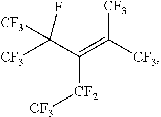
[CF3]C(C(=C([CF3])[CF3])[CF2][CF3])(F)[CF3]
